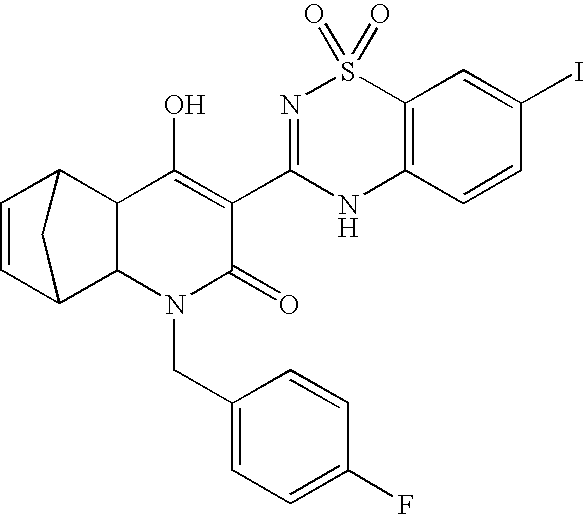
C12C(N(CC3=CC=C(F)C=C3)C(=O)C(C3=NS(=O)(=O)C4=C(N3)C=CC(I)=C4)=C1O)C1C=CC2C1
